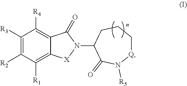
C1([R3])=C([R2])C([R1])=C2C(=C1[R4])C(=O)N(C1C(=O)N([R5])[Q]CCC1)[X]2
